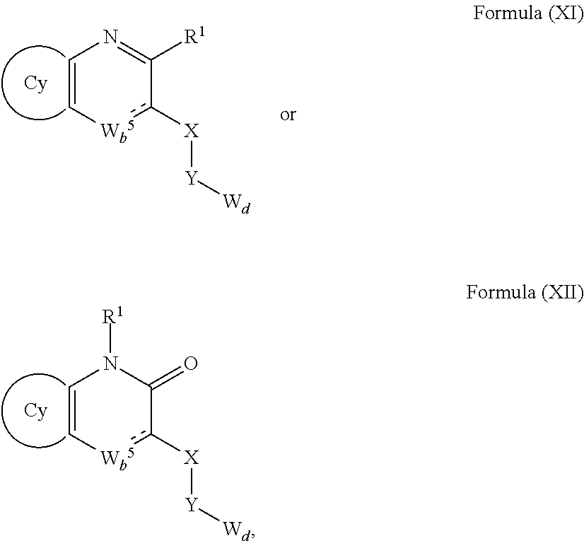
C1=C[Wb5]c([X][Y][Wd])C([R1])=N1.C1=C[Wb5]c([X][Y][Wd])C(=O)N1[R1]
